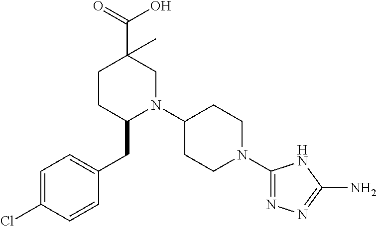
C1=C(Cl)C=CC(CC2N(C3CCN(C4=NN=C(N)N4)CC3)CC(C(=O)O)(C)CC2)=C1
